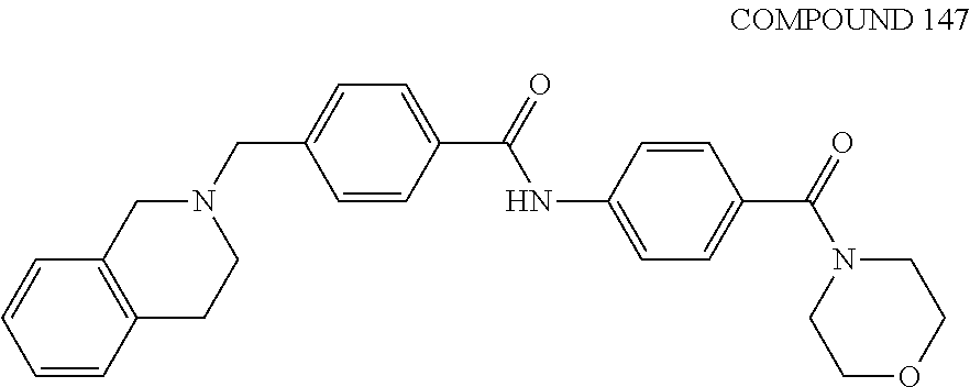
C1=CC2=C(C=C1)CN(CC1=CC=C(C(=O)NC3=CC=C(C(N4CCOCC4)=O)C=C3)C=C1)CC2
